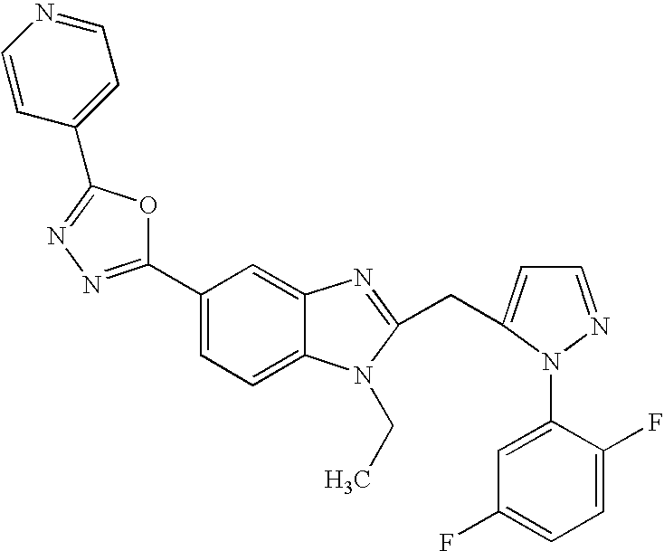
C1(C2=NN=C(C3=CC=NC=C3)O2)=CC=C2C(=C1)N=C(CC1=CC=NN1C1=CC(F)=CC=C1F)N2CC
